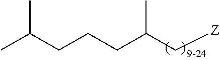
C(C(C[Z])C)CCC(C)C
